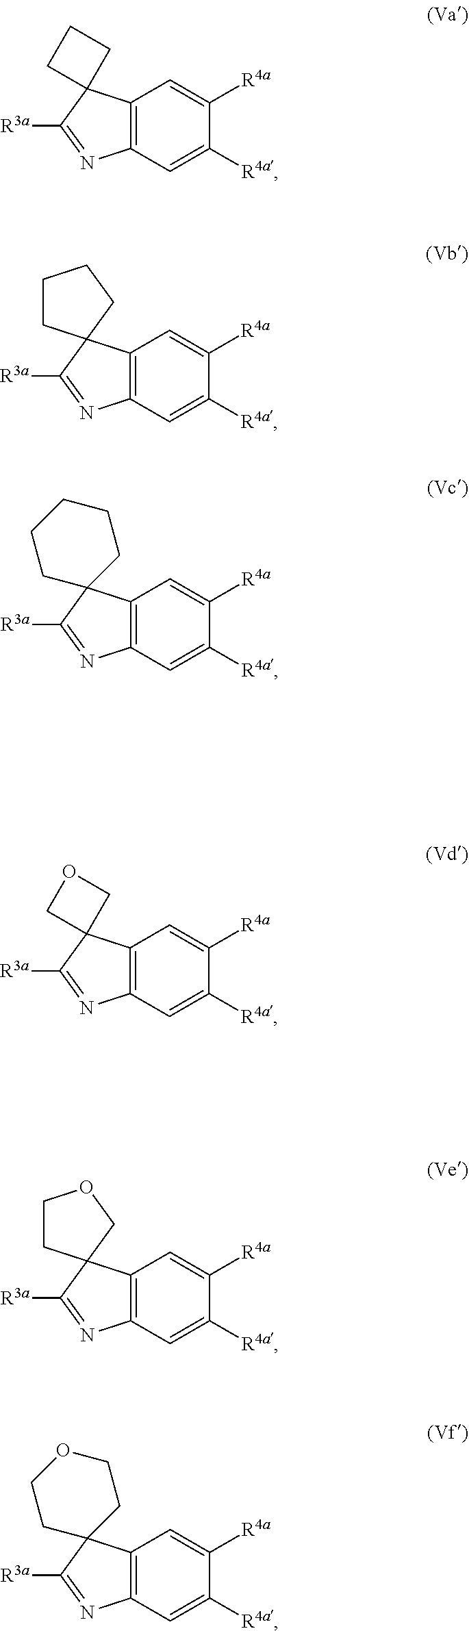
C12=C(C=C([R4a])C([R4a])=C1)N=C([R3a])C21CCC1.C12=C(C=C([R4a])C([R4a])=C1)N=C([R3a])C21CCCCC1.C12=C(C=C([R4a])C([R4a])=C1)N=C([R3a])C21CCCC1.C12=C(C=C([R4a])C([R4a])=C1)N=C([R3a])C21COC1.C12=C(C=C([R4a])C([R4a])=C1)N=C([R3a])C21CCOC1.C12=C(C=C([R4a])C([R4a])=C1)N=C([R3a])C21CCOCC1
